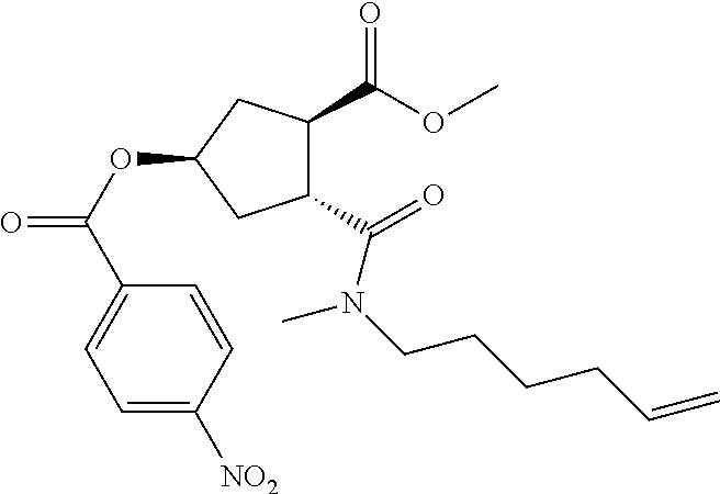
C1(C(OC2CC(C(=O)N(C)CCCCC=C)C(C(OC)=O)C2)=O)=CC=C([NO2])C=C1
